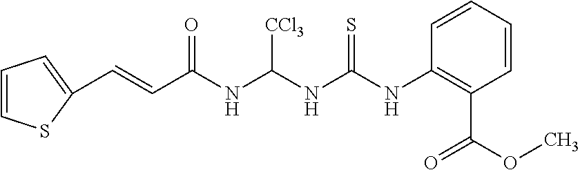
C1=CSC(C=CC(NC(NC(NC2=C(C(OC)=O)C=CC=C2)=S)[CCl3])=O)=C1
